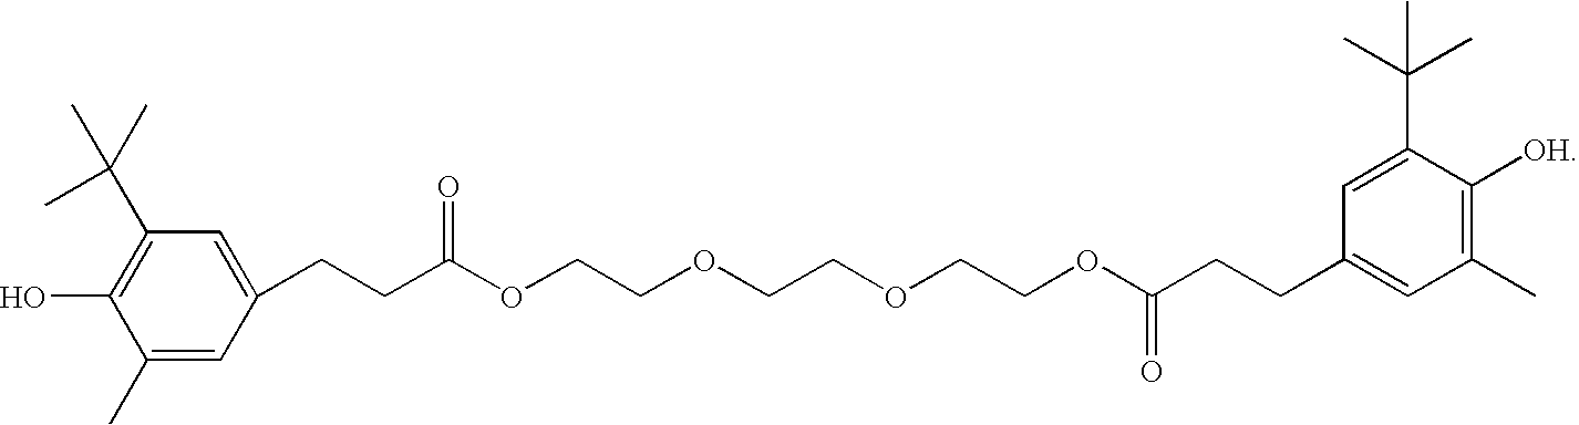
C1(C)=CC(CCC(OCCOCCOCCOC(CCC2=CC(C)=C([OH])C(C(C)(C)C)=C2)=O)=O)=CC(C(C)(C)C)=C1O
